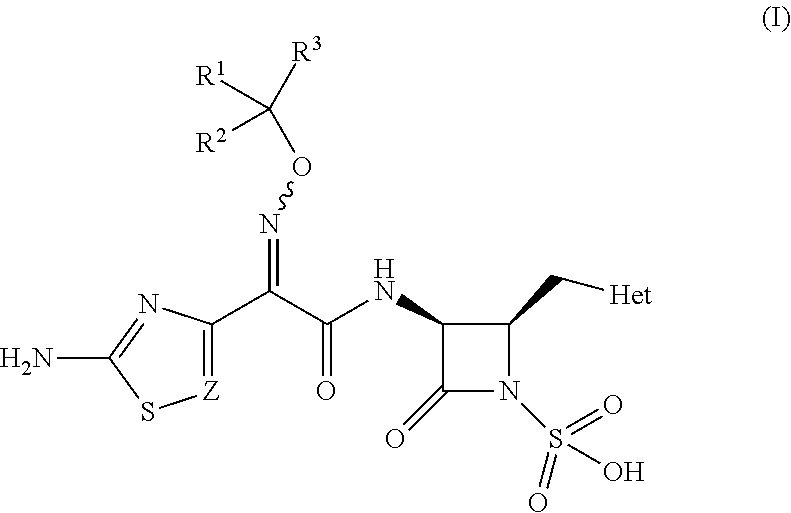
C1(NC(C(C2=[Z]SC(N)=N2)=NOC([R3])([R2])[R1])=O)C(=O)N(S(=O)(=O)O)C1C[Het]
